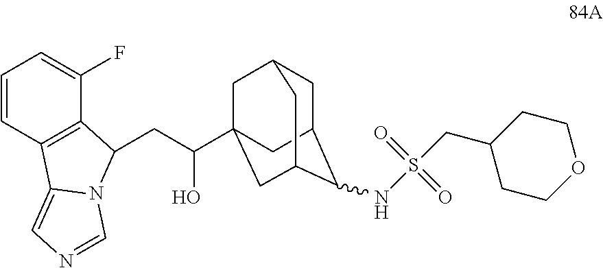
C1=CC2=C(C(F)=C1)C(CC(O)C13CC4CC(C1)C(NS(CC1CCOCC1)(=O)=O)C(C3)C4)N1C2=CN=C1
